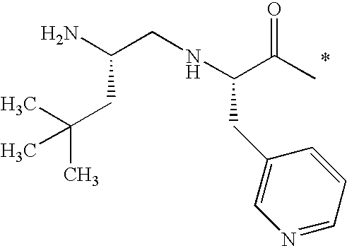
C(CC(C)(C)C)(CNC(C(C)=O)CC1=CN=CC=C1)N
